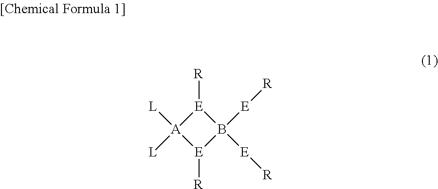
[E]1([R])[A]([L])([L])[E]([R])B1([E][R])[E][R]
